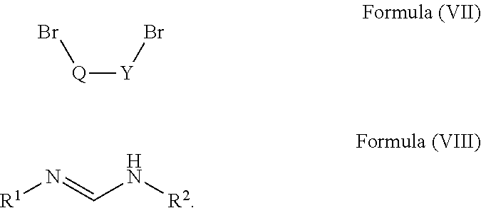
Br[Q][Y]Br.[R1]N=CN[R2]
